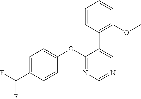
C1=C(C(F)F)C=CC(OC2=NC=NC=C2C2=C(OC)C=CC=C2)=C1
